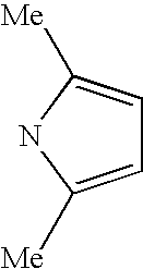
C1=C([Me])NC([Me])=C1
